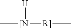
C[[N]([H])[R]]C
